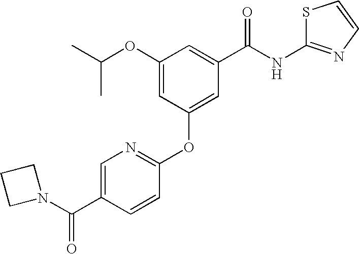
C1=C(C(N2CCC2)=O)C=CC(OC2=CC(C(NC3=NC=CS3)=O)=CC(OC(C)C)=C2)=N1
